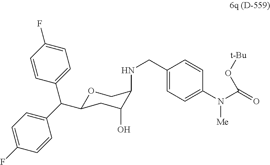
O1C(C(C2=CC=C(F)C=C2)C2=CC=C(F)C=C2)CC(O)C(NCC2=CC=C(N([Me])C(=O)O[t-Bu])C=C2)C1
